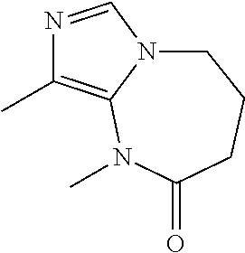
N1=CN2CCCC(=O)N(C)C2=C1C
